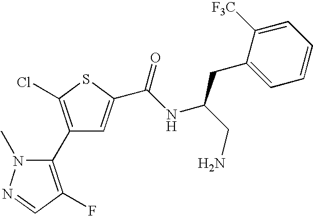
C1(C2=C(F)C=NN2C)=C(Cl)SC(C(NC(CN)CC2=CC=CC=C2[F3C])=O)=C1
